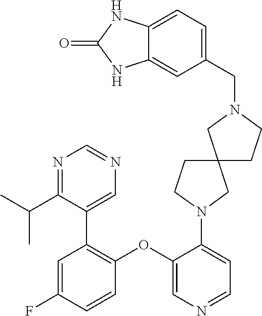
N1(C2=CC=NC=C2OC2=C(C3=CN=CN=C3C(C)C)C=C(F)C=C2)CC2(CC1)CCN(CC1=CC=C3C(=C1)NC(=O)N3)C2
